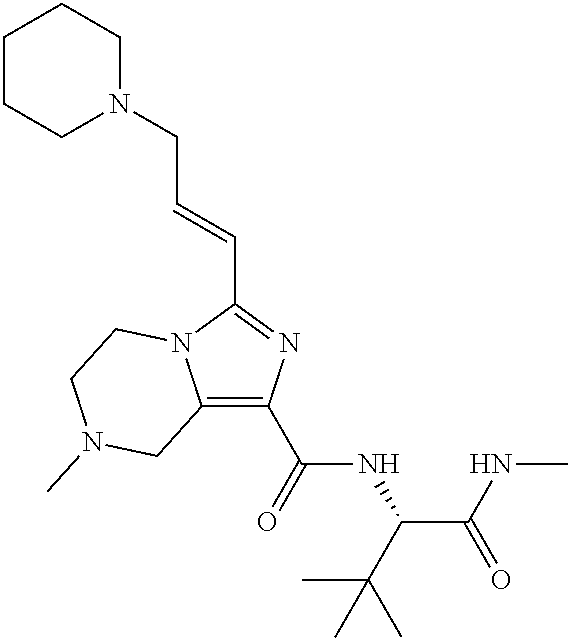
C12=C(C(=O)NC(C(NC)=O)C(C)(C)C)N=C(C=CCN3CCCCC3)N1CCN(C)C2
